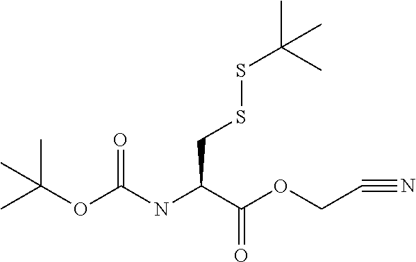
C(OC(C)(C)C)(=O)NC(CSSC(C)(C)C)C(=O)OCC#N
